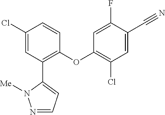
C1(Cl)=CC(C2=CC=NN2[Me])=C(OC2=C(Cl)C=C(C#N)C(F)=C2)C=C1
